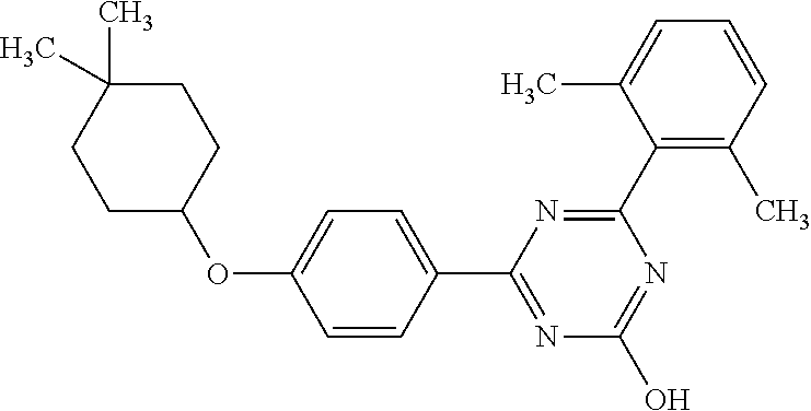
N1=C(O)N=C(C2=CC=C(OC3CCC(C)(C)CC3)C=C2)N=C1C1=C(C)C=CC=C1C
